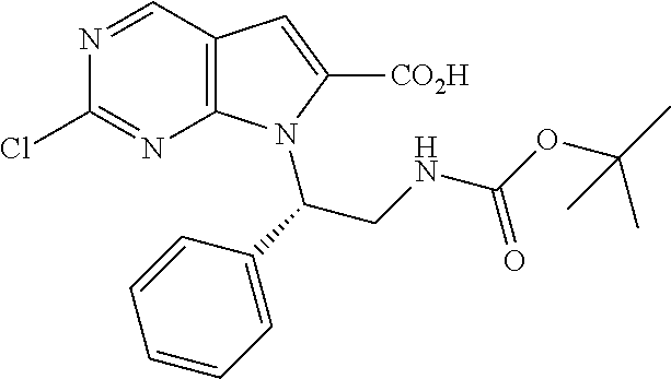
C1=NC(Cl)=NC2=C1C=C([CO2H])N2C(C1=CC=CC=C1)CNC(OC(C)(C)C)=O
